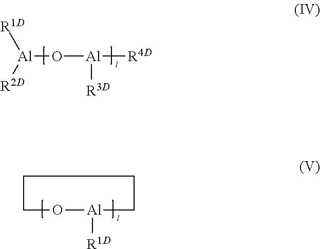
[Al](O[Al]([R4D])[R3D])([R1D])[R2D].C(O[Al](CC)[R1D])C
